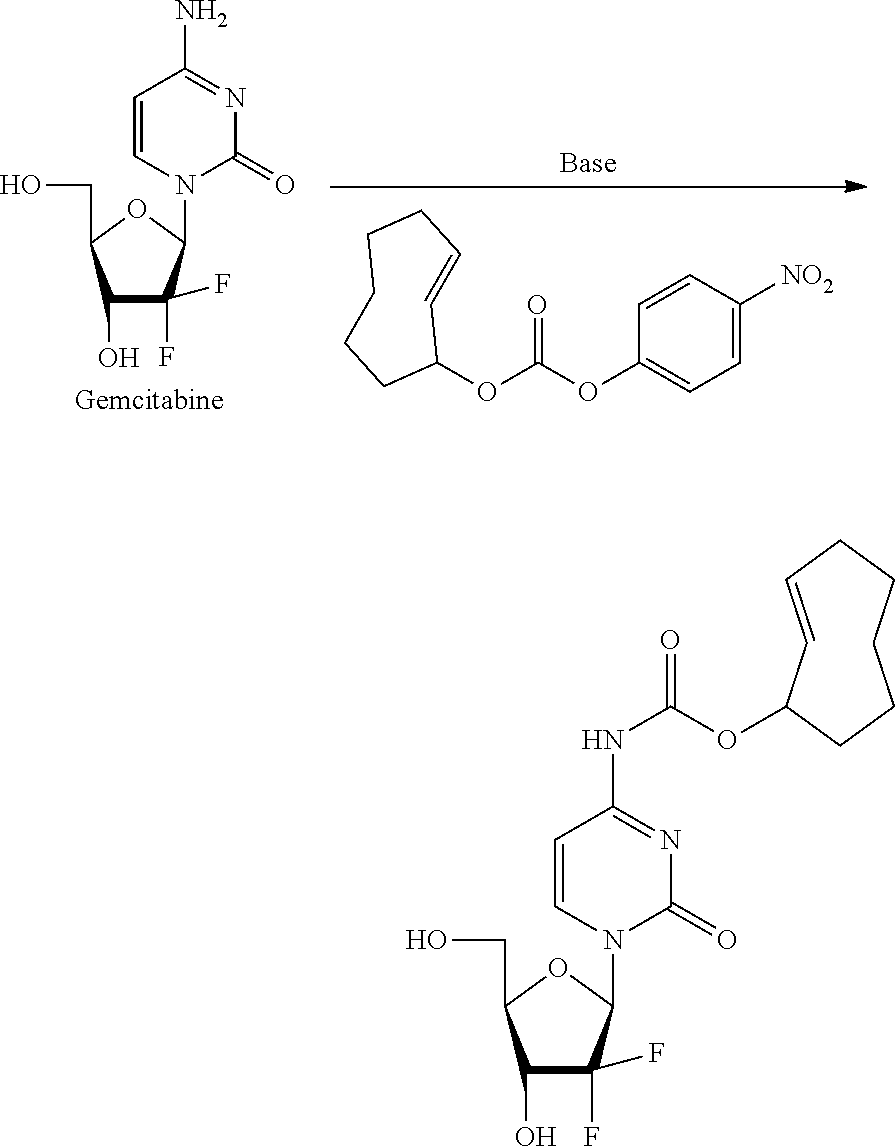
C1(O)C(F)(F)C(N2C(=O)N=C(N)C=C2)OC1CO.C1=CC([NO2])=CC=C1OC(OC1C=CCCCCC1)=O.C1(O)C(F)(F)C(N2C(=O)N=C(NC(=O)OC3C=CCCCCC3)C=C2)OC1CO
